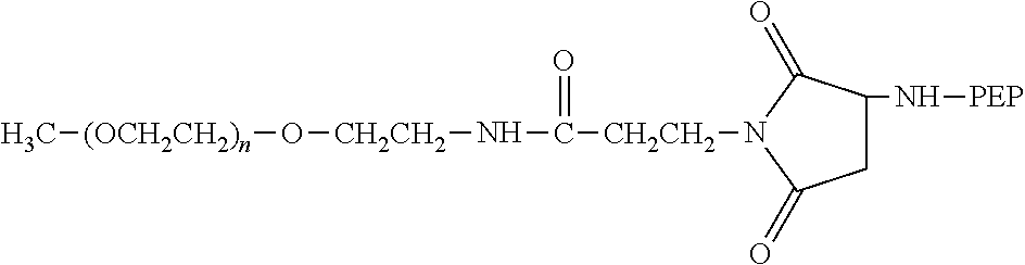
C[(OCH2CH2)n]O[CH2CH2]NC([CH2CH2]N1C(=O)C(N[PEP])CC1=O)=O
